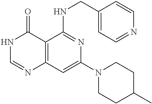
C12=C(C=C(N3CCC(C)CC3)N=C1NCC1=CC=NC=C1)N=CNC2=O
